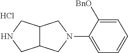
C12C(CN(C3=CC=CC=C3[BnO])C1)CNC2.Cl
